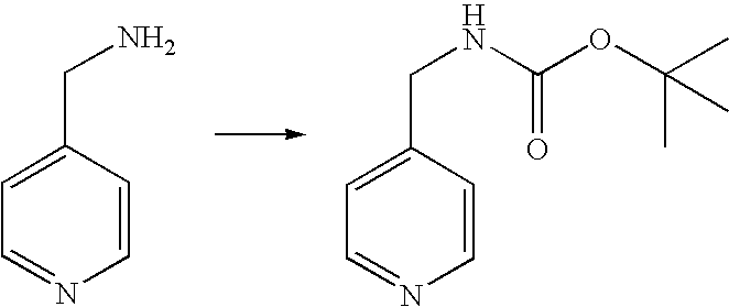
C1=CC(CN)=CC=N1.C1=CN=CC=C1CNC(OC(C)(C)C)=O
